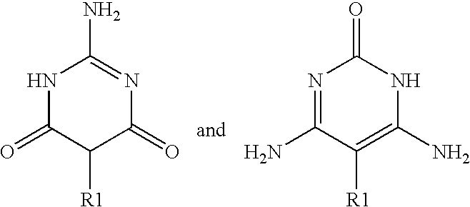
N1C(=O)C([R1])C(=O)N=C1N.N1=C(N)C([R1])=C(N)NC1=O
